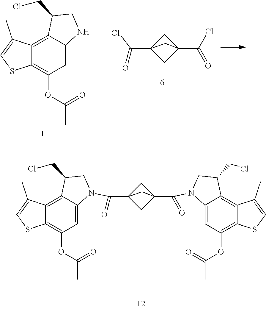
C12=C3C(=CC(OC(C)=O)=C1SC=C2C)NCC3CCl.C(=O)(C12CC(C(=O)Cl)(C1)C2)Cl.C12=C3C(=CC(OC(=O)C)=C1SC=C2C)N(C(=O)C12CC(C(N4C5=CC(OC(=O)C)=C6C(=C5C(CCl)C4)C(C)=CS6)=O)(C1)C2)CC3CCl
